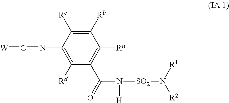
C1([Rb])=C([Rc])C(N=C=[W])=C([Rd])C(C(=O)N([H])[SO2]N([R2])[R1])=C1[Ra]
